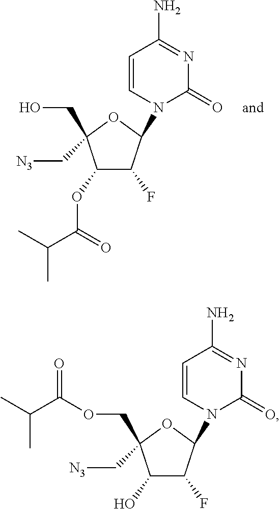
C1(OC(C(C)C)=O)C(F)C(N2C(=O)N=C(N)C=C2)OC1(CO)C[N3].C1(O)C(F)C(N2C(=O)N=C(N)C=C2)OC1(COC(C(C)C)=O)C[N3]
